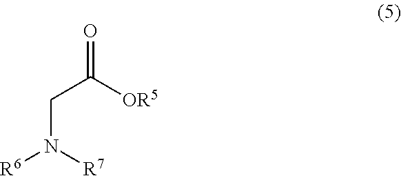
N(CC(=O)[OR5])([R6])[R7]
